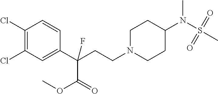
C1(Cl)=C(Cl)C=C(C(CCN2CCC(N(S(C)(=O)=O)C)CC2)(C(OC)=O)F)C=C1
